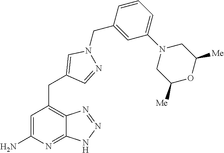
C1=C(N)N=C2C(=C1CC1=CN(CC3=CC(N4CC([Me])OC([Me])C4)=CC=C3)N=C1)N=NN2
